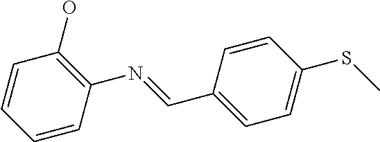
C1=CC(C=NC2=C(O)C=CC=C2)=CC=C1SC
